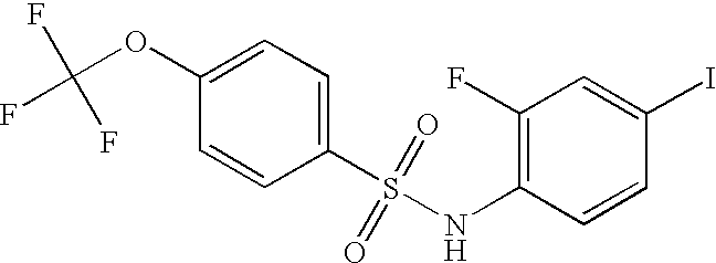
C1(OC(F)(F)F)=CC=C(S(NC2=C(F)C=C(I)C=C2)(=O)=O)C=C1
